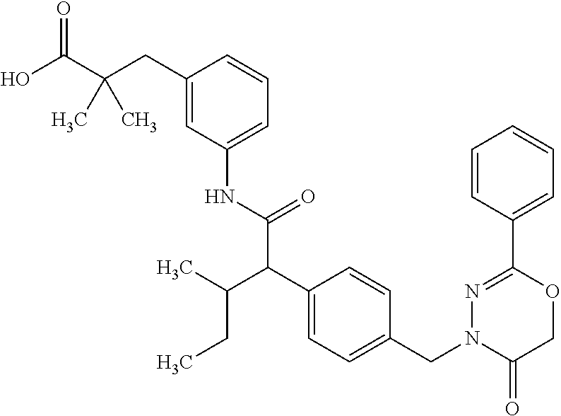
C1(NC(C(C2=CC=C(CN3C(=O)COC(C4=CC=CC=C4)=N3)C=C2)C(C)CC)=O)=CC=CC(CC(C(O)=O)(C)C)=C1
